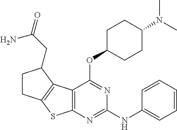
C1(N(C)C)CCC(OC2=NC(NC3=CC=CC=C3)=NC3=C2C2=C(S3)CCC2CC(=O)N)CC1
